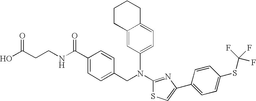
N(C1=NC(C2=CC=C(SC(F)(F)F)C=C2)=CS1)(CC1=CC=C(C(NCCC(O)=O)=O)C=C1)C1=CC=C2C(=C1)CCCC2
